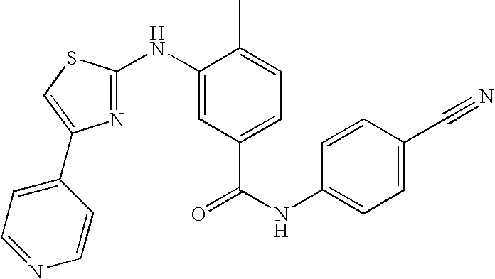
C1=CC(C#N)=CC=C1NC(=O)C1=CC=C(C)C(NC2=NC(C3=CC=NC=C3)=CS2)=C1
